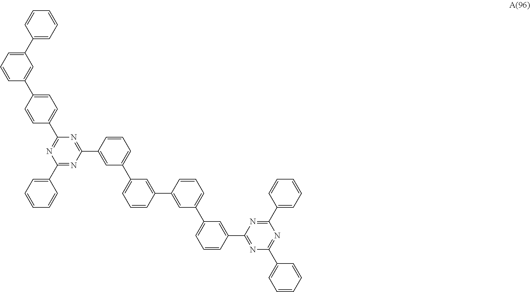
C1(C2=CC=C(C3=CC(C4=CC=CC=C4)=CC=C3)C=C2)=NC(C2=CC=CC=C2)=NC(C2=CC(C3=CC=CC(C4=CC(C5=CC=CC(C6=NC(C7=CC=CC=C7)=NC(C7=CC=CC=C7)=N6)=C5)=CC=C4)=C3)=CC=C2)=N1
